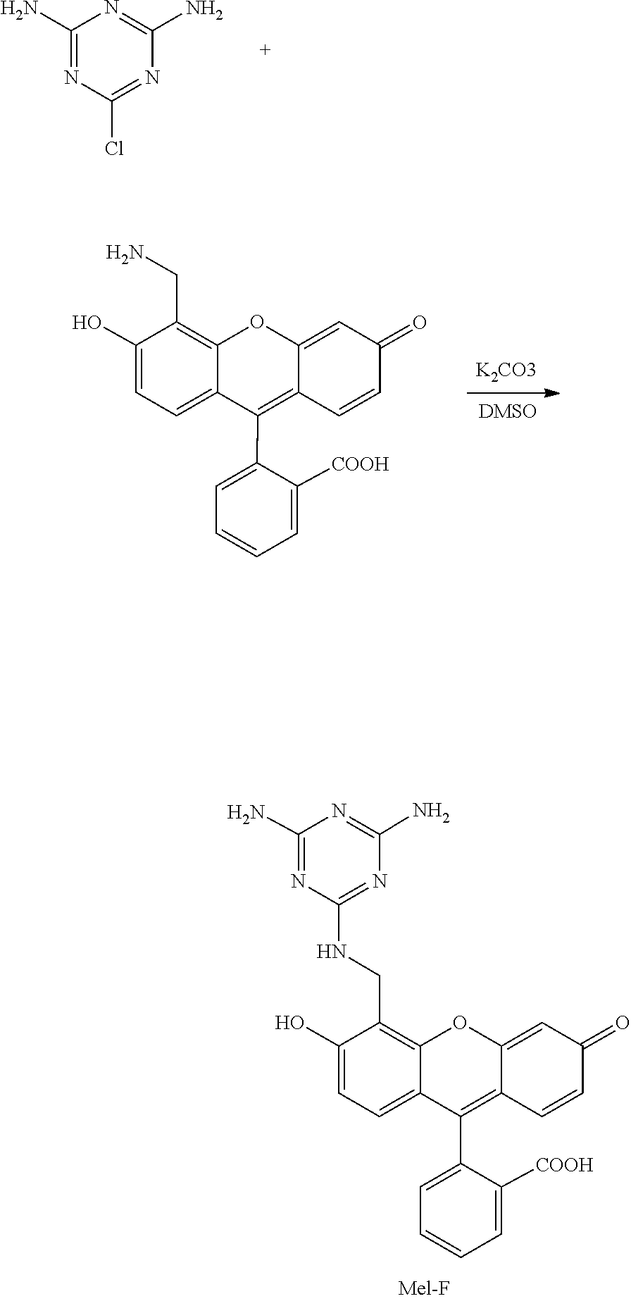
C1(N)=NC(Cl)=NC(N)=N1.C12=CC=C(O)C(CN)=C1OC1=CC(=O)C=CC1=C2C1=CC=CC=C1[COOH].C1(N)=NC(N)=NC(NCC2=C3C(=CC=C2O)C(C2=CC=CC=C2[COOH])=C2C(=CC(=O)C=C2)O3)=N1
